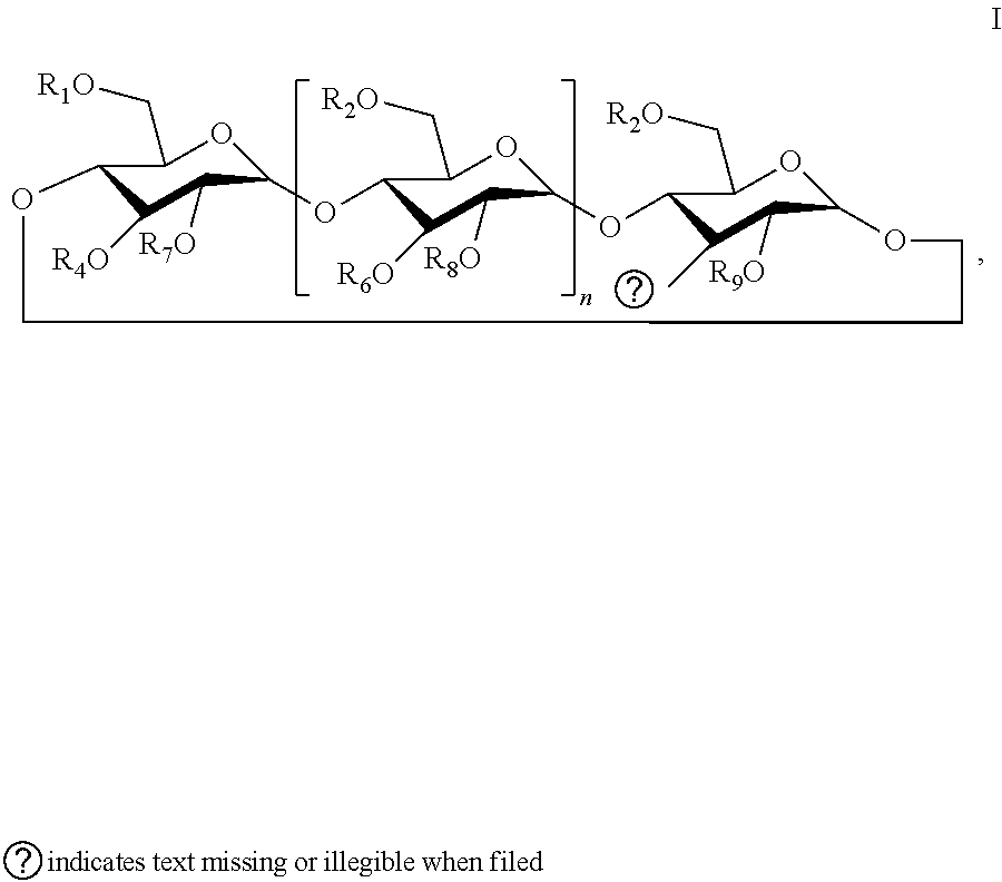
C12C([R4O])C([R7O])C(OC1C[R1O])OC1C([R6O])C([R8O])C(OC1C[R2O])OC1C(C)C([R9O])C(OC1C[R2O])OCCCO2
